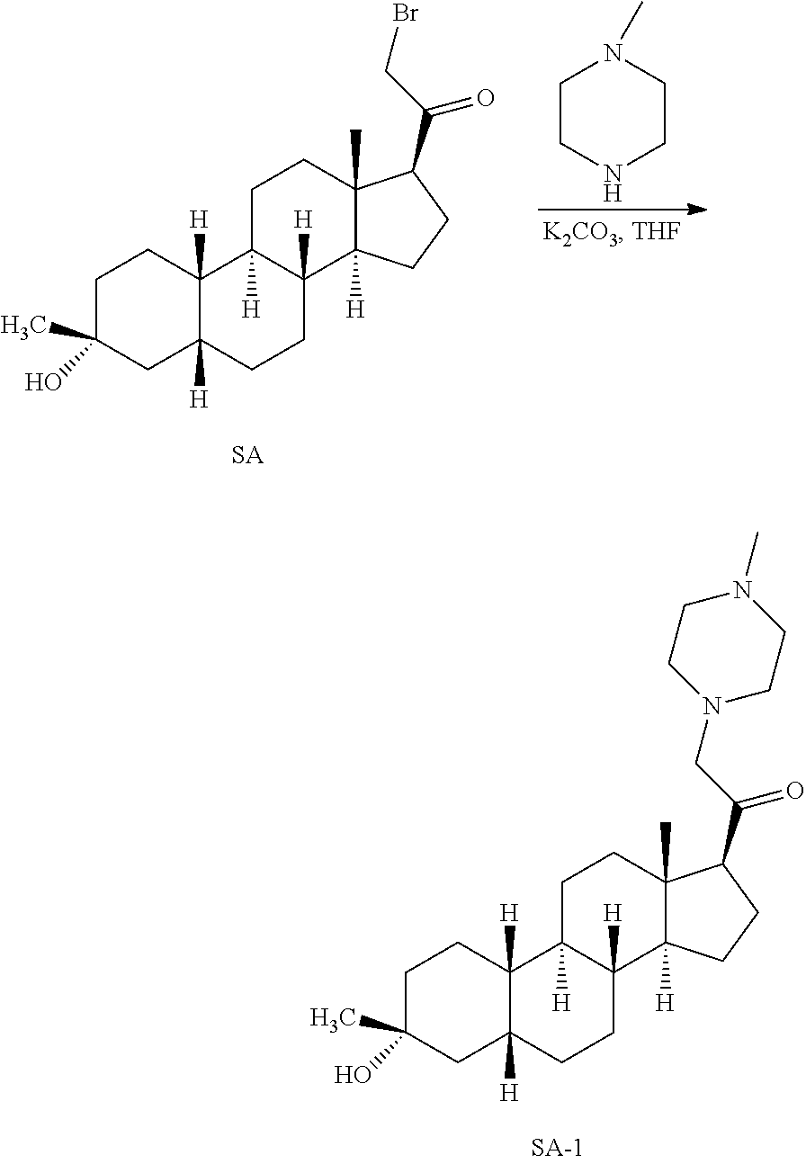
C1C(O)(C)CC2([H])C([H])(C1)C1([H])C([H])(CC2)C2([H])C(C)(CC1)C(C(CBr)=O)CC2.C1CNCCN1C.C1C(O)(C)CC2([H])C([H])(C1)C1([H])C([H])(CC2)C2([H])C(C)(CC1)C(C(CN1CCN(C)CC1)=O)CC2
